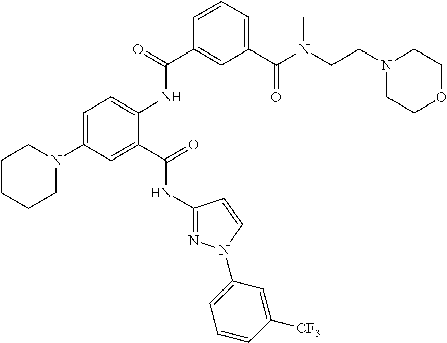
C1=C(N2CCCCC2)C=C(C(=O)NC2=NN(C3=CC=CC([CF3])=C3)C=C2)C(NC(C2=CC(C(=O)N(CCN3CCOCC3)C)=CC=C2)=O)=C1
